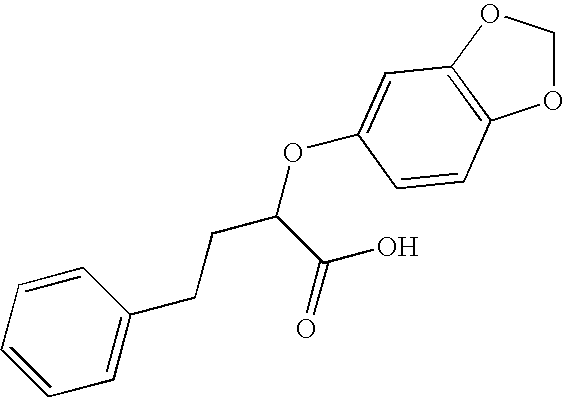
C1=CC=CC=C1CCC(OC1=CC2=C(OCO2)C=C1)C(O)=O
